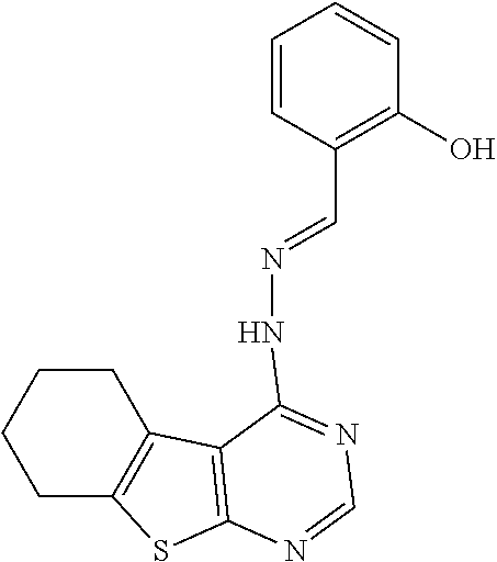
C1=CC(C=NNC2=NC=NC3=C2C2=C(CCCC2)S3)=C(O)C=C1
